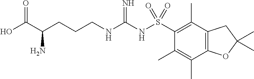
OC(C(CCCNC(NS(C1=C(C)C2=C(C(C)=C1C)OC(C)(C)C2)(=O)=O)=N)N)=O
